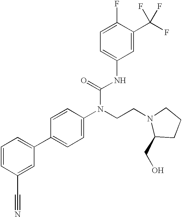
C1=CC(C#N)=CC(C2=CC=C(N(CCN3C(CO)CCC3)C(=O)NC3=CC=C(F)C(C(F)(F)F)=C3)C=C2)=C1
